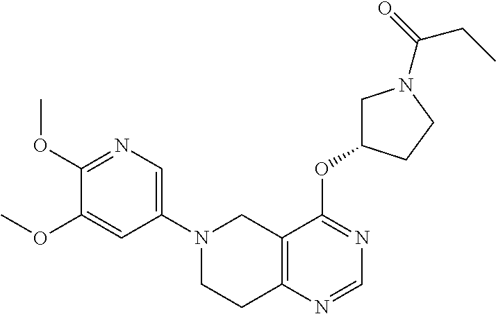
C1(N2CCC3=C(C2)C(OC2CN(C(=O)CC)CC2)=NC=N3)=CN=C(OC)C(OC)=C1
